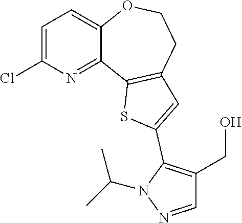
C1=C(Cl)N=C2C(=C1)OCCC1=C2SC(C2=C(CO)C=NN2C(C)C)=C1
